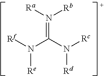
N(=C(N([Rc])[Rd])N([Rf])[Re])([Ra])[Rb]
